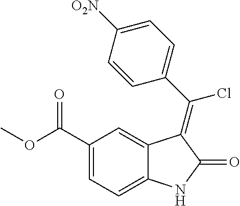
C1(C(OC)=O)=CC=C2C(=C1)C(=C(C1=CC=C([O2N])C=C1)Cl)C(=O)N2
